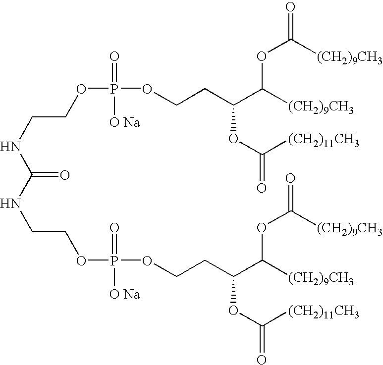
C(=O)(NCCOP(OCCC(C([(CH2)9CH3])OC(=O)[(CH2)9CH3])OC(=O)[(CH2)11CH3])(=O)[O Na])NCCOP(=O)([O Na])OCCC(OC(=O)[(CH2)11CH3])C([(CH2)9CH3])OC(=O)[(CH2)9CH3]
